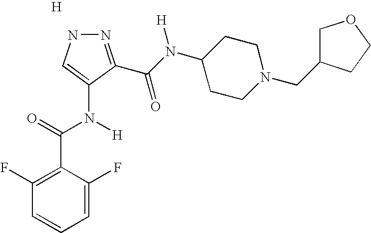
[H].N1N=C(C(N(C2CCN(CC3COCC3)CC2)[H])=O)C(N(C(=O)C2=C(F)C=CC=C2F)[H])=C1
